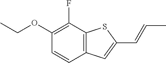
C1(OCC)=C(F)C2=C(C=C1)C=C(C=CC)S2
